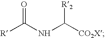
N(C([CO2X])[R2])C([R])=O
